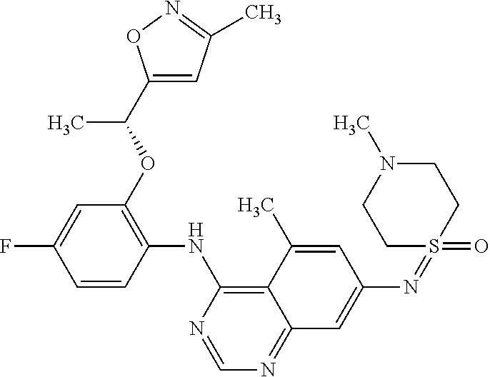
C1=CC(NC2=C3C(C)=CC(N=S4(=O)CCN(C)CC4)=CC3=NC=N2)=C(OC(C2=CC(C)=NO2)C)C=C1F
